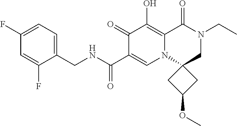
C1(F)=CC=C(CNC(C2=CN3C4(CN(CC)C(=O)C3=C(O)C2=O)CC(OC)C4)=O)C(F)=C1
